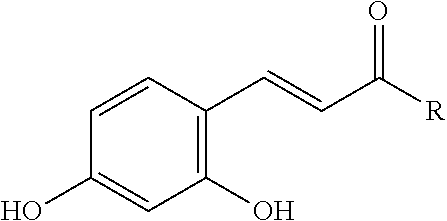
C1(O)=C(C=CC([R])=O)C=CC(O)=C1
